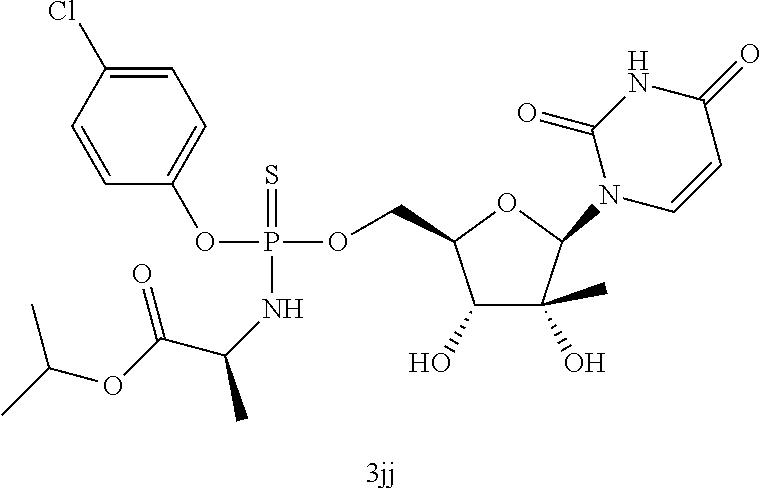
C1=CC(Cl)=CC=C1OP(OCC1C(O)C(O)(C)C(N2C=CC(=O)NC2=O)O1)(=S)NC(C)C(OC(C)C)=O
